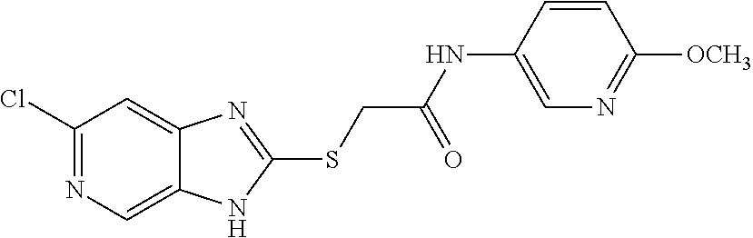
C1(Cl)=NC=C2C(=C1)N=C(SCC(=O)NC1=CN=C([OCH3])C=C1)N2
